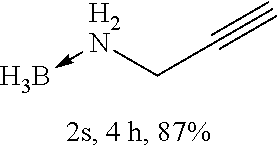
B-[H2N]CC#C
